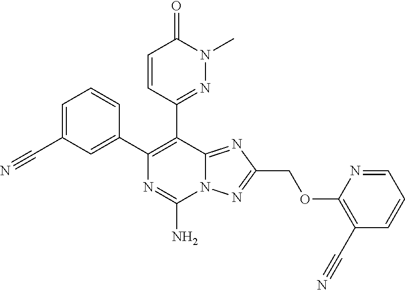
C1=C(C#N)C=C(C2=C(C3=NN(C)C(=O)C=C3)C3=NC(COC4=C(C#N)C=CC=N4)=NN3C(N)=N2)C=C1
